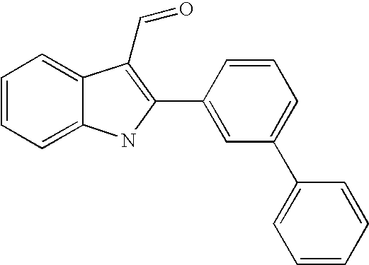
C1=CC=C2C(=C1)C(C=O)=C(C1=CC(C3=CC=CC=C3)=CC=C1)N2
